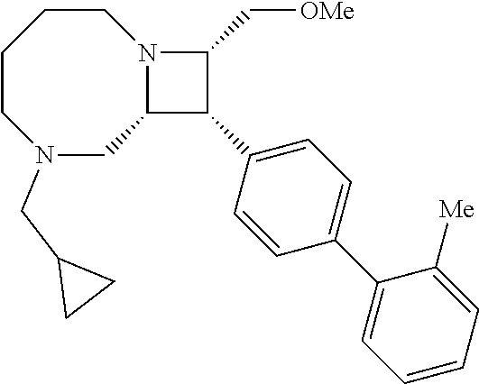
C1CCCN(CC2CC2)CC2N1C(C[OMe])C2C1=CC=C(C2=CC=CC=C2[Me])C=C1
